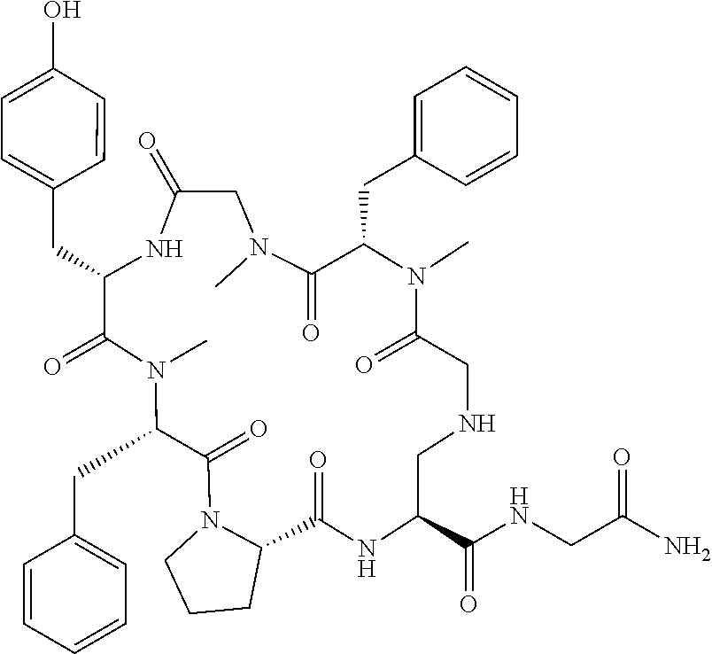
C1(CC2N(C)C(=O)C(CC3=CC=C(O)C=C3)NC(=O)CN(C)C(=O)C(CC3=CC=CC=C3)N(C)C(=O)CNCC(C(NCC(=O)N)=O)NC(=O)C3N(C2=O)CCC3)=CC=CC=C1
